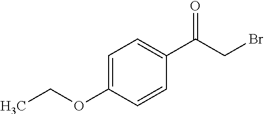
C1=C(OCC)C=CC(C(CBr)=O)=C1
